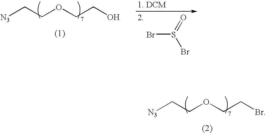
[N3]CCOCCBr.[N3]CCOCCO.BrS(Br)=O
